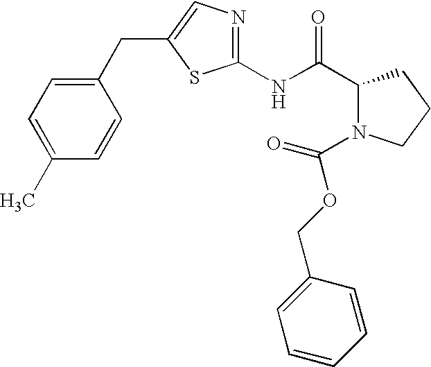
C1(NC(C2N(C(OCC3=CC=CC=C3)=O)CCC2)=O)=NC=C(CC2=CC=C(C)C=C2)S1
